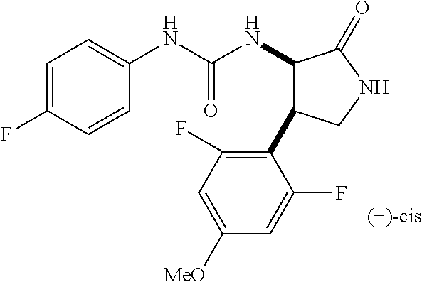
N(C(NC1C(C2=C(F)C=C([MeO])C=C2F)CNC1=O)=O)C1=CC=C(F)C=C1
